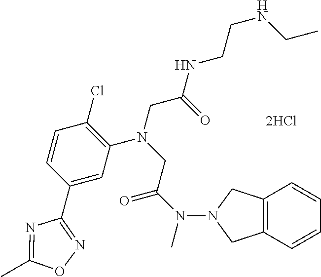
N(C(CN(CC(=O)NCCNCC)C1=C(Cl)C=CC(C2=NOC(C)=N2)=C1)=O)(C)N1CC2=C(C1)C=CC=C2
